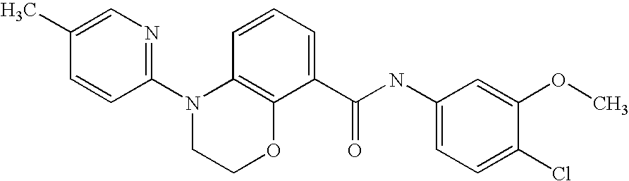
C1(N2CCOC3=C2C=CC=C3C(NC2=CC=C(Cl)C(OC)=C2)=O)=NC=C(C)C=C1
